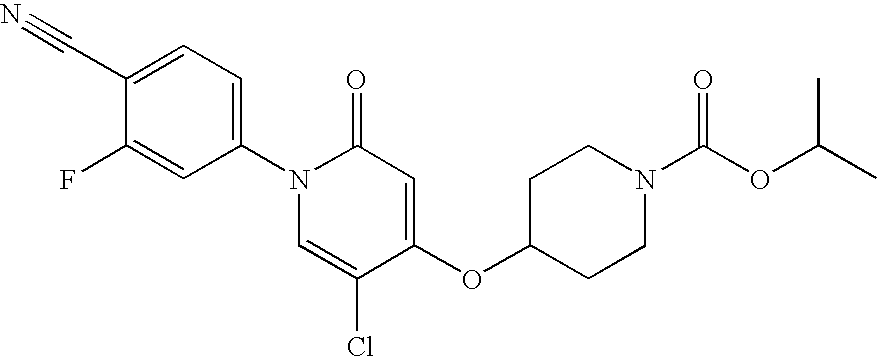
C1(C#N)=CC=C(N2C=C(Cl)C(OC3CCN(C(OC(C)C)=O)CC3)=CC2=O)C=C1F
